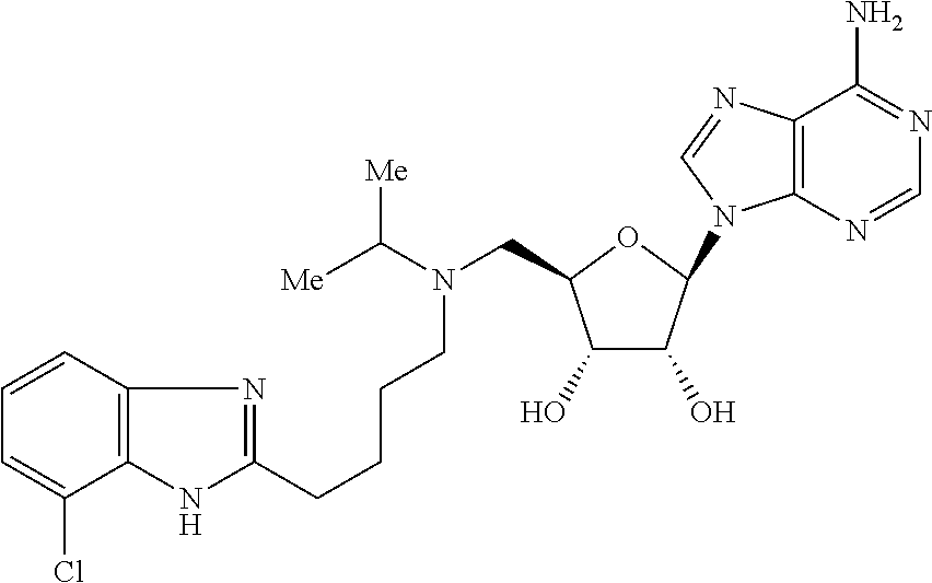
C1=CC2=C(C(Cl)=C1)NC(CCCCN(C([Me])[Me])CC1C(O)C(O)C(N3C4=C(C(N)=NC=N4)N=C3)O1)=N2
